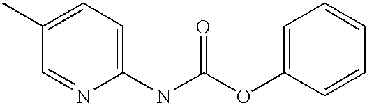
C1(C)=CC=C(NC(=O)OC2=CC=CC=C2)N=C1
